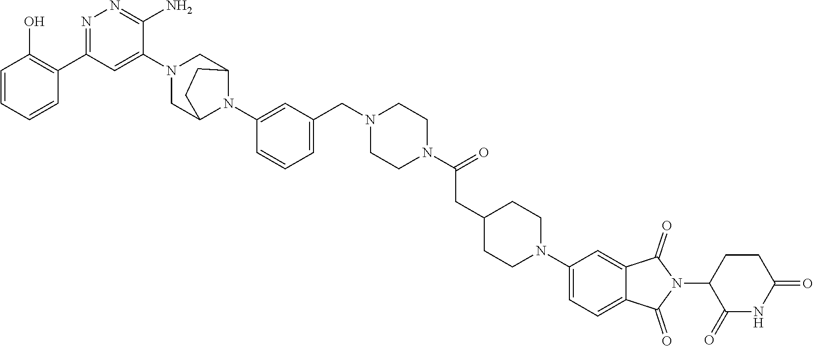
C1=CC=CC(C2=NN=C(N)C(N3CC4N(C5=CC(CN6CCN(C(CC7CCN(C8=CC=C9C(=C8)C(=O)N(C8C(=O)NC(=O)CC8)C9=O)CC7)=O)CC6)=CC=C5)C(C3)CC4)=C2)=C1O
